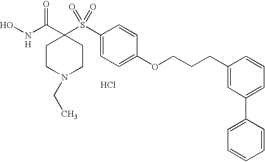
Cl.[H].N(C(C1(S(C2=CC=C(OCCCC3=CC(C4=CC=CC=C4)=CC=C3)C=C2)(=O)=O)CCN(CC)CC1)=O)O
